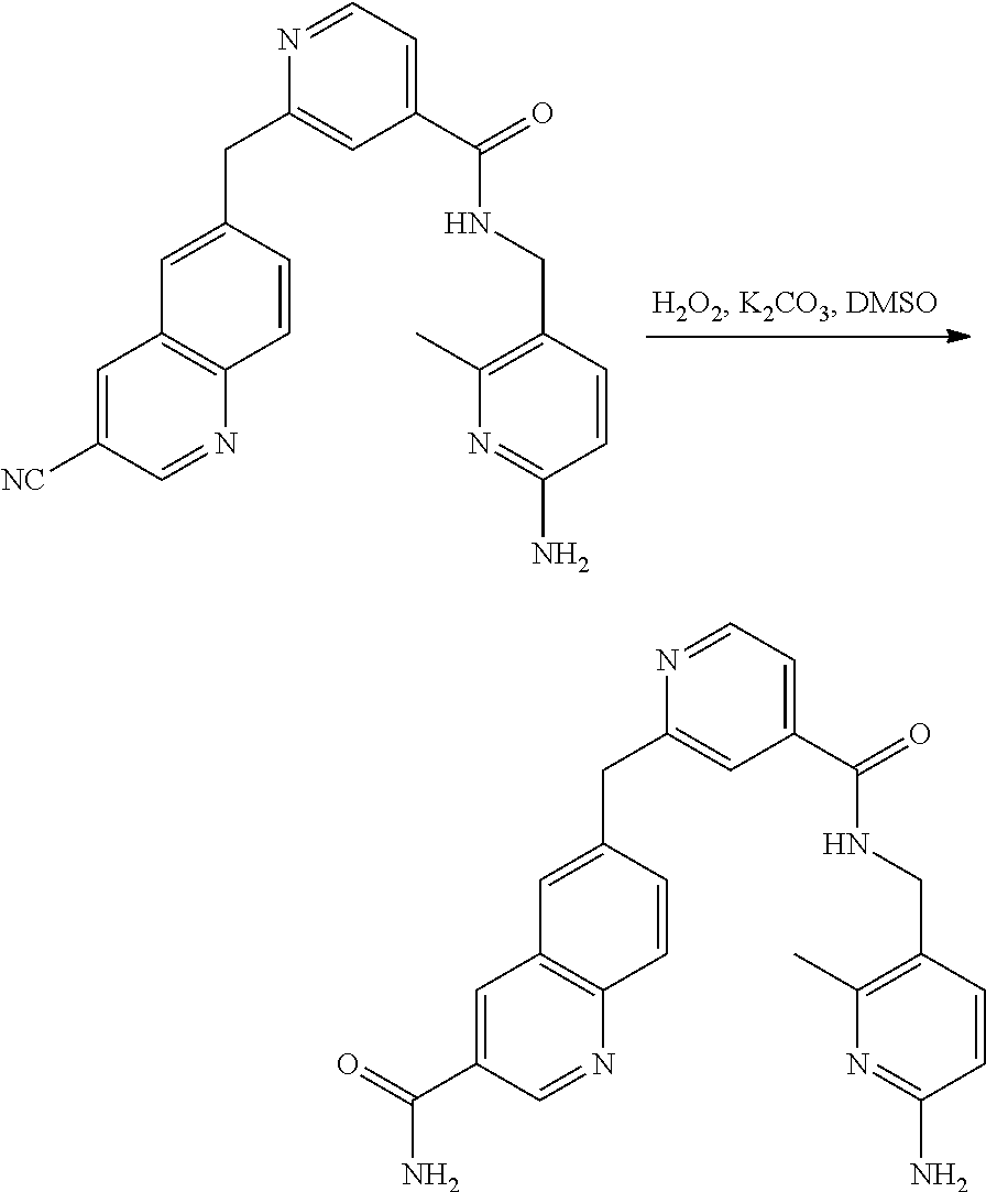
C1=NC(CC2=CC3=C(N=CC([NC])=C3)C=C2)=CC(C(NCC2=C(C)N=C(N)C=C2)=O)=C1.C1=NC(CC2=CC3=C(N=CC(C(N)=O)=C3)C=C2)=CC(C(NCC2=C(C)N=C(N)C=C2)=O)=C1
